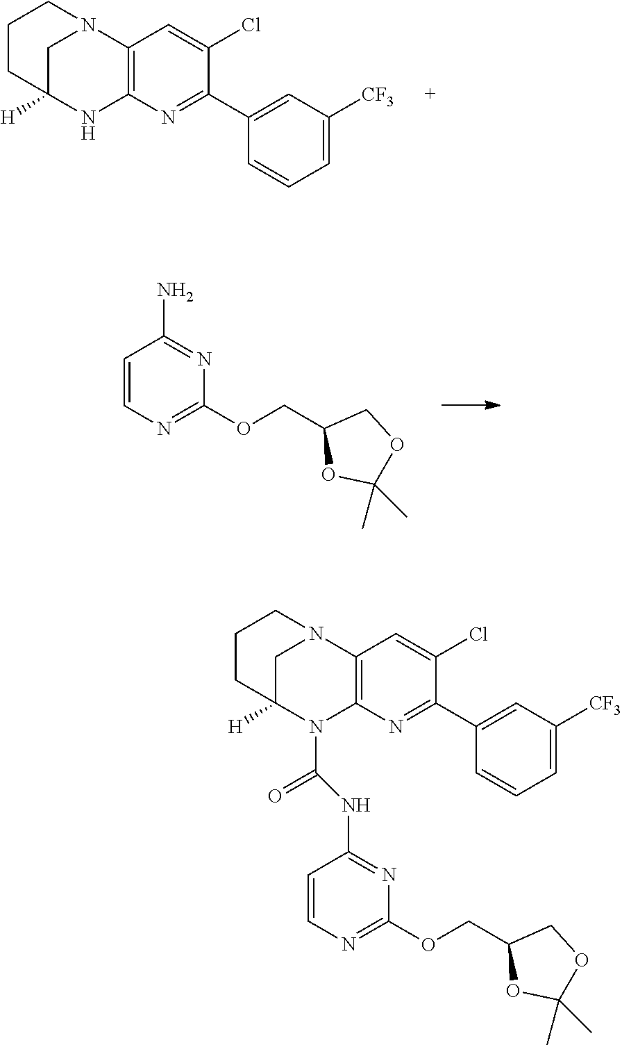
C1=CN=C(OCC2OC(C)(C)OC2)N=C1N.C12=C(N3CC([H])(N1)CCC3)C=C(Cl)C(C1=CC([CF3])=CC=C1)=N2.C12=C(N3CC([H])(N1C(=O)NC1=NC(OCC4OC(C)(C)OC4)=NC=C1)CCC3)C=C(Cl)C(C1=CC([CF3])=CC=C1)=N2
